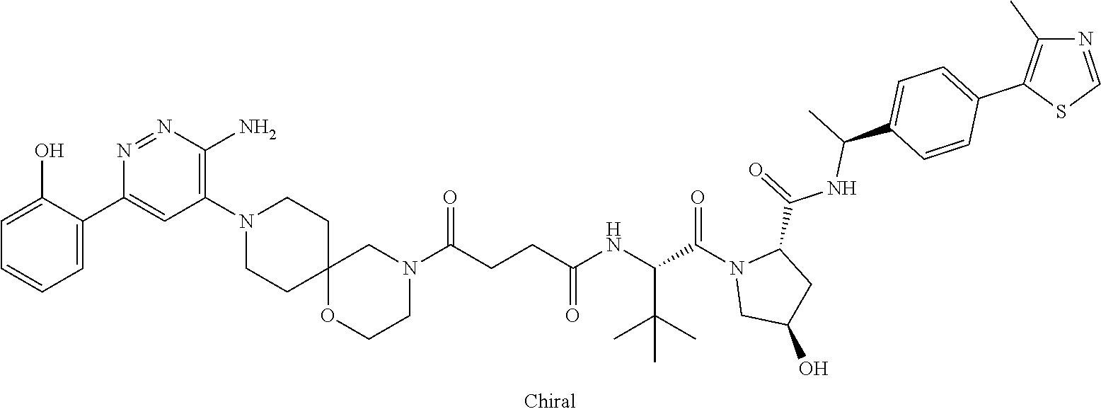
C1=C(O)C(C2=CC(N3CCC4(CC3)OCCN(C(CCC(NC(C(N3CC(O)CC3C(NC(C)C3=CC=C(C5=C(C)N=CS5)C=C3)=O)=O)C(C)(C)C)=O)=O)C4)=C(N)N=N2)=CC=C1
